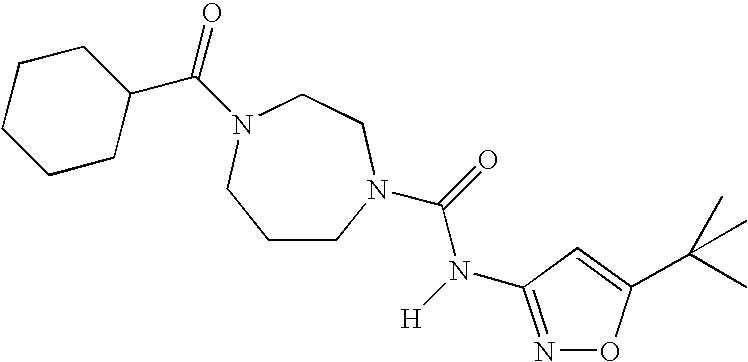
C1CN(C(=O)N([H])C2=NOC(C(C)(C)C)=C2)CCN(C(=O)C2CCCCC2)C1
